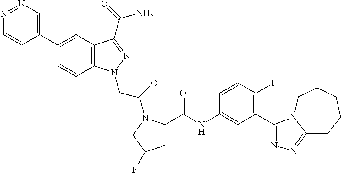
N1=NC=C(C2=CC3=C(C=C2)N(CC(=O)N2C(C(=O)NC4=CC(C5=NN=C6CCCCCN65)=C(F)C=C4)CC(F)C2)N=C3C(=O)N)C=C1
